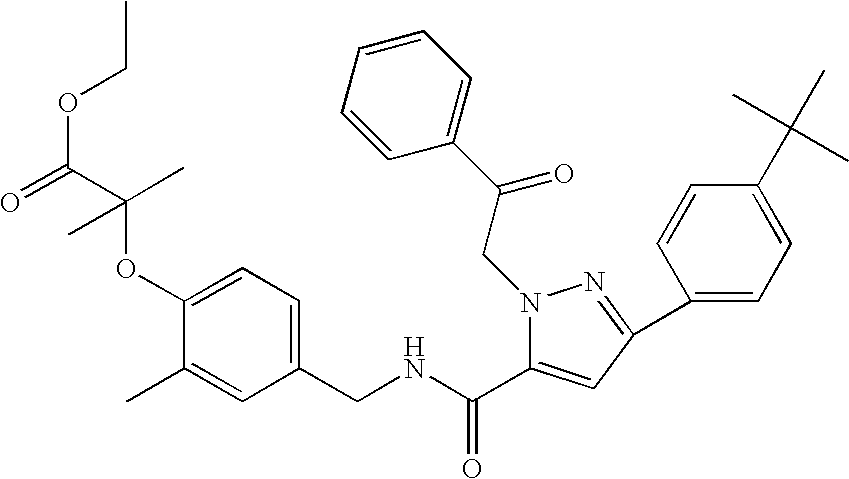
C1(CNC(=O)C2=CC(C3=CC=C(C(C)(C)C)C=C3)=NN2CC(C2=CC=CC=C2)=O)=CC=C(OC(C(=O)OCC)(C)C)C(C)=C1
